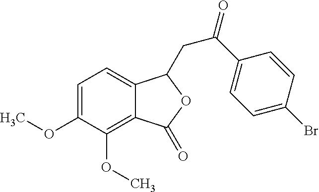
C1=C(OC)C(OC)=C2C(=C1)C(CC(=O)C1=CC=C(Br)C=C1)OC2=O
